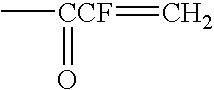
C[CCF](=C)=O
